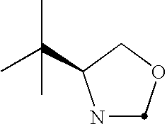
N1C(C(C)(C)C)COC1
